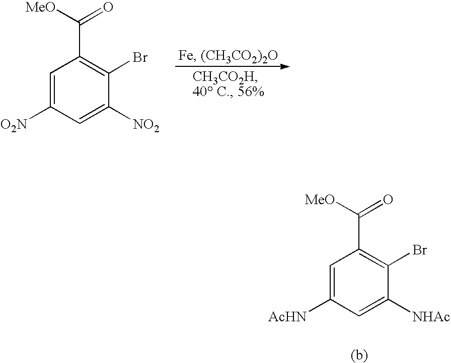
C1=C([O2N])C=C([NO2])C(Br)=C1C([MeO])=O.C1=C([AcHN])C=C([NHAc])C(Br)=C1C([MeO])=O
